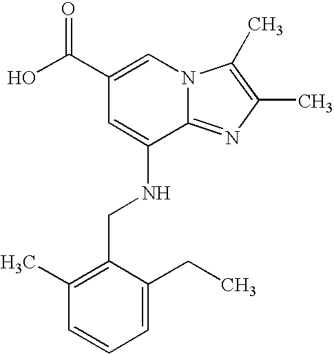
C1(C(O)=O)=CN2C(=NC(C)=C2C)C(NCC2=C(C)C=CC=C2CC)=C1
